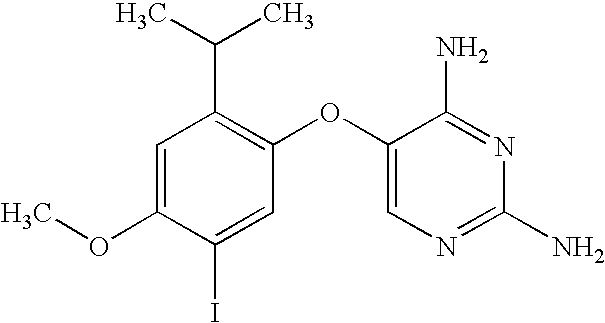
C1=C(OC)C(I)=CC(OC2=CN=C(N)N=C2N)=C1C(C)C
